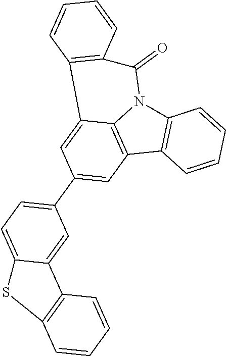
C12=C(C3=C4N1C(=O)C1=C(C4=CC(C4=CC=C5C(=C4)C4=C(C=CC=C4)S5)=C3)C=CC=C1)C=CC=C2
